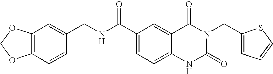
C1=CC(CNC(C2=CC=C3C(=C2)C(=O)N(CC2=CC=CS2)C(=O)N3)=O)=CC2=C1OCO2
